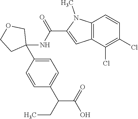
C1=C(C2(NC(C3=CC4=C(N3C)C=CC(Cl)=C4Cl)=O)COCC2)C=CC(C(C(O)=O)CC)=C1
